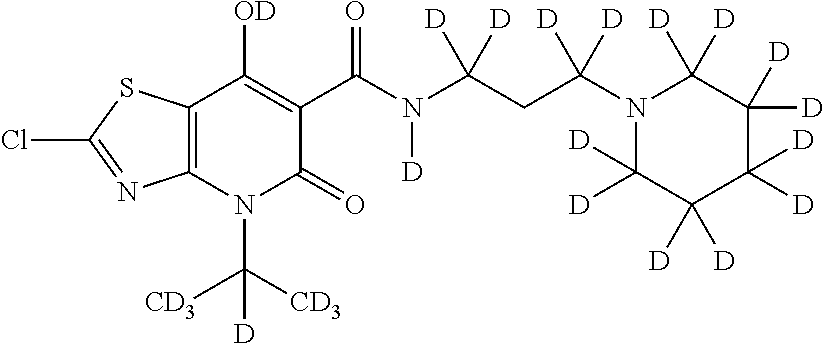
C12=C(N(C([CD3])([CD3])[D])C(=O)C(C(N(C(CC(N3C([D])([D])C([D])([D])C([D])([D])C([D])([D])C3([D])[D])([D])[D])([D])[D])[D])=O)=C1[OD])N=C(Cl)S2
